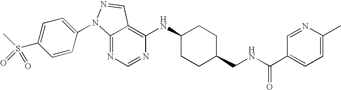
C12=NC=NC(NC3CCC(CNC(C4=CC=C(C)N=C4)=O)CC3)=C1C=NN2C1=CC=C(S(C)(=O)=O)C=C1
